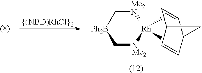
[{(NBD)RhCl}2].C1[Ph2B]C[NMe2][Rh](C)(C)[Me2N]1.C1=CC2C=CC1C2
